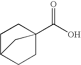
C1C2(C(O)=O)CCC(C1)C2
